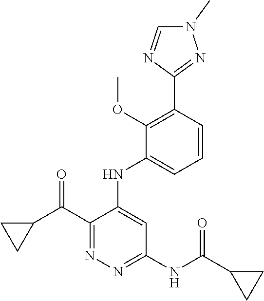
C1=CC(C2=NN(C)C=N2)=C(OC)C(NC2=CC(NC(C3CC3)=O)=NN=C2C(C2CC2)=O)=C1
